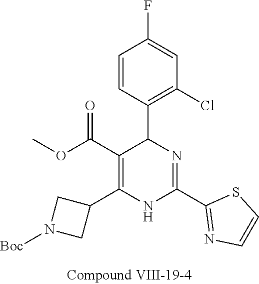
C1=C(F)C=CC(C2N=C(C3=NC=CS3)NC(C3CN([Boc])C3)=C2C(OC)=O)=C1Cl
